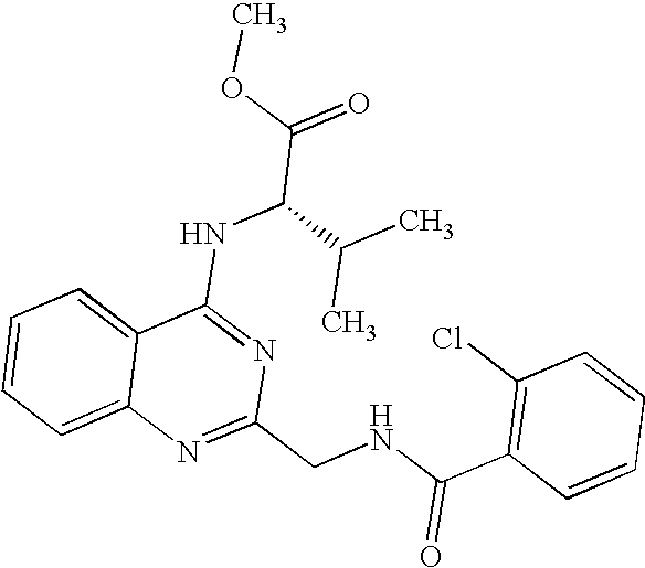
C12=CC=CC=C1N=C(CNC(C1=C(Cl)C=CC=C1)=O)N=C2NC(C(=O)OC)C(C)C
